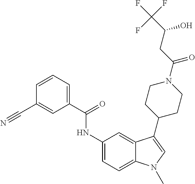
C1=CC=C(C(=O)NC2=CC=C3C(=C2)C(C2CCN(C(=O)CC(O)C(F)(F)F)CC2)=CN3C)C=C1C#N
